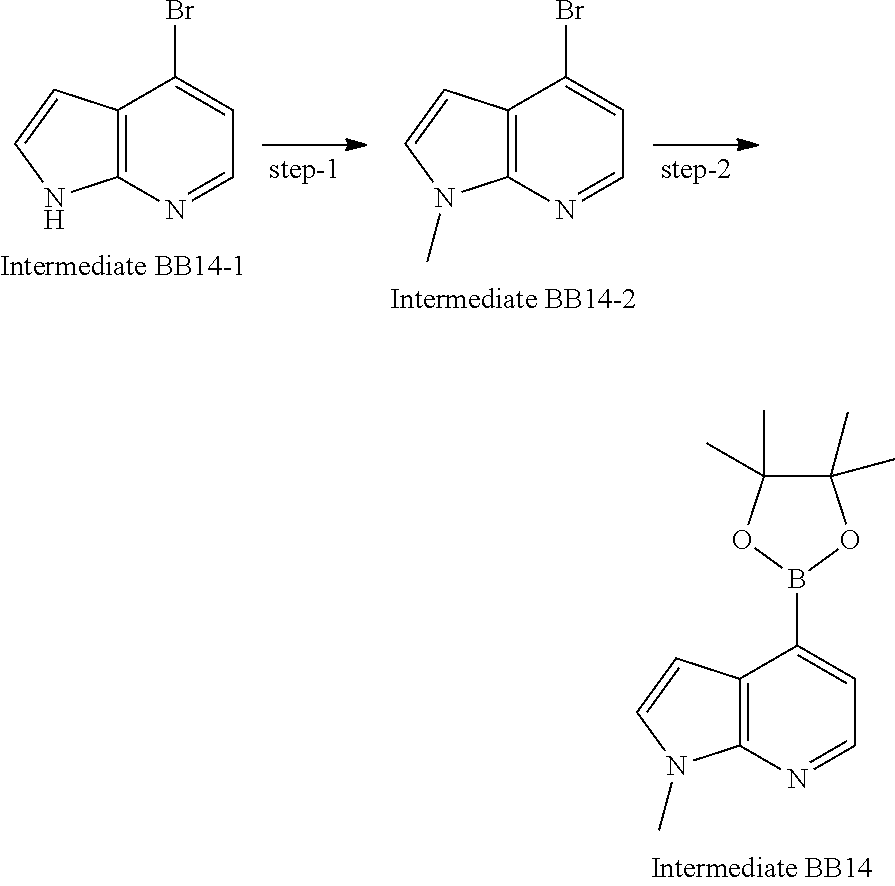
C12=C(N=CC=C1Br)NC=C2.C12=C(N=CC=C1Br)N(C)C=C2.C1(B2OC(C)(C)C(C)(C)O2)=CC=NC2=C1C=CN2C
